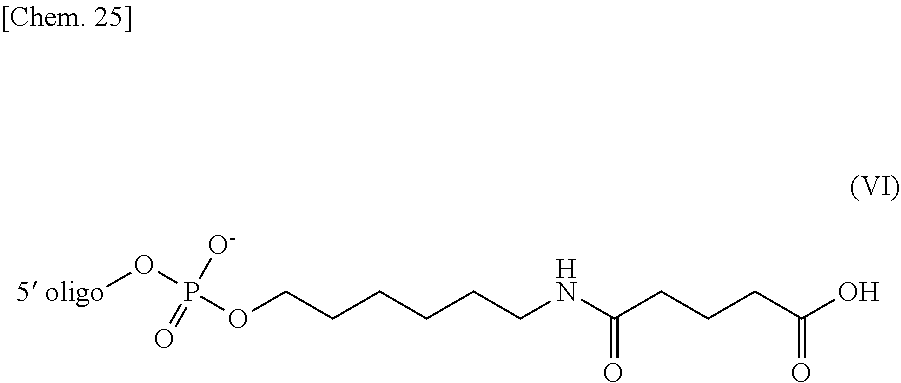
O(CCCCCCNC(=O)CCCC(O)=O)P([O-])(=O)O[5 oligo]
